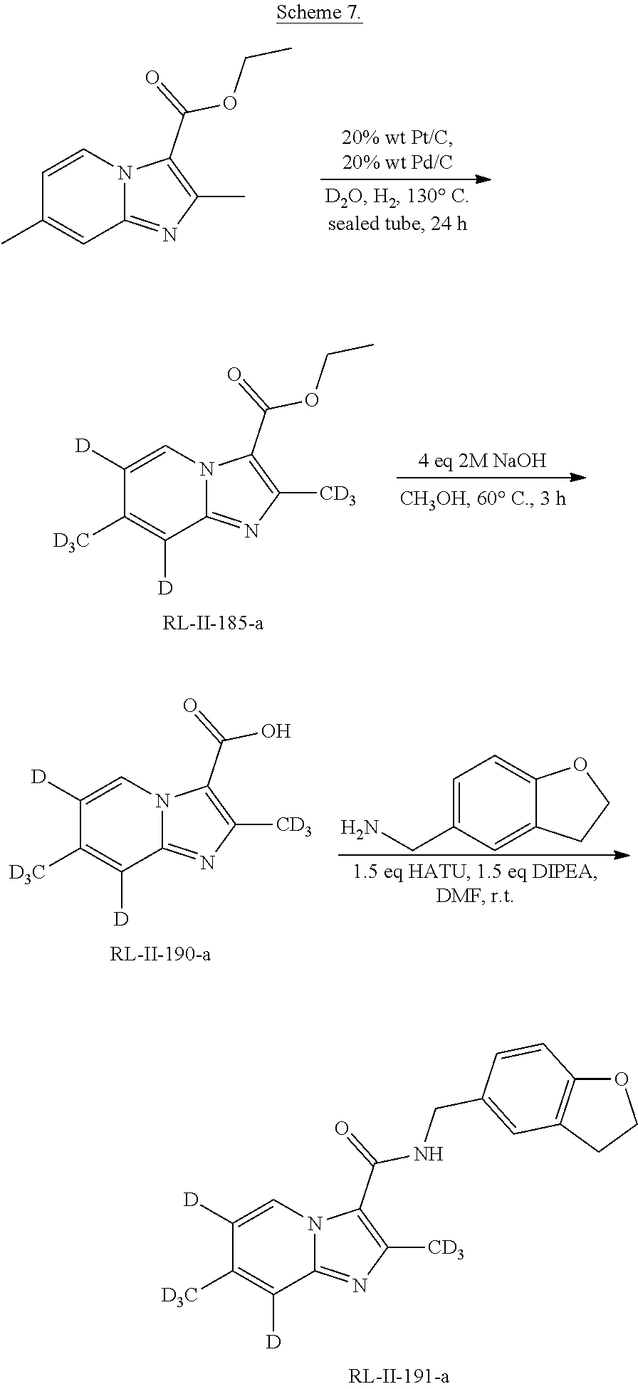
C12=NC([CD3])=C(C(=O)NCC3=CC4=C(OCC4)C=C3)N1C=C([D])C([D3C])=C2[D].C12=NC(C)=C(C(=O)OCC)N1C=CC(C)=C2.C12=NC([CD3])=C(C(=O)OCC)N1C=C([D])C([D3C])=C2[D].C12=NC([CD3])=C(C(=O)O)N1C=C([D])C([D3C])=C2[D].C1=C(CN)C=C2C(=C1)OCC2
